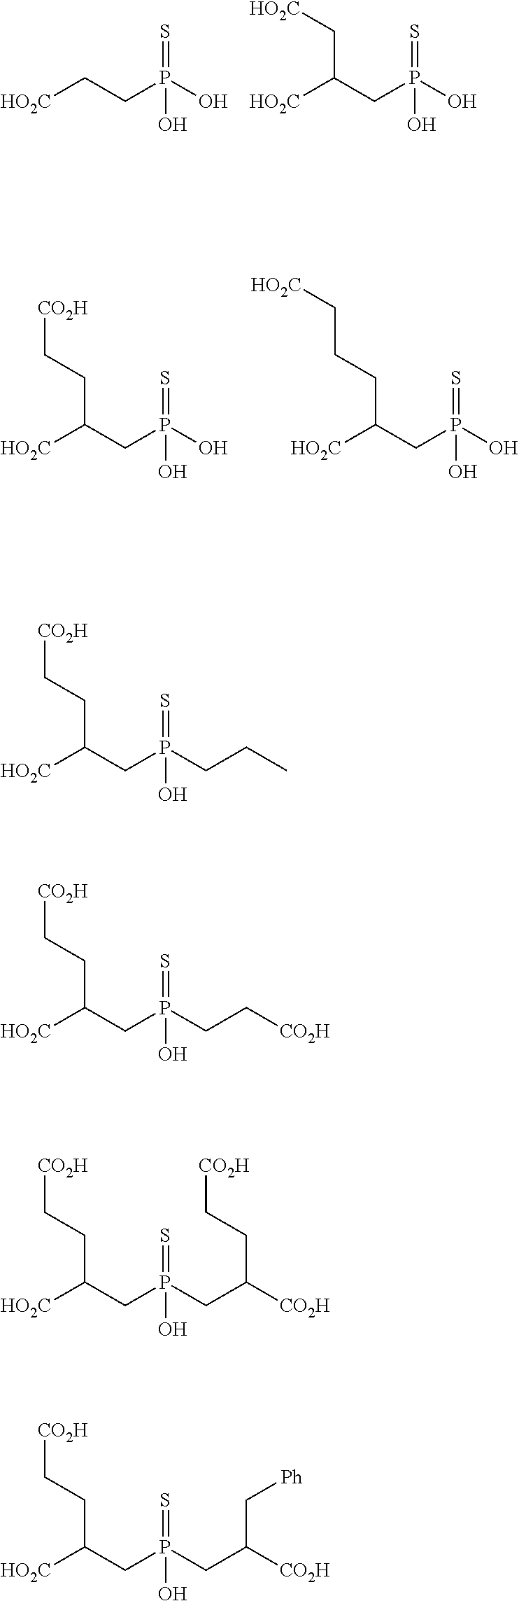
[HO2C]CCP(O)(=S)O.[HO2C]C(CP(O)(=S)O)C[HO2C].[HO2C]C(CP(O)(=S)O)CC[CO2H].[HO2C]C(CP(O)(=S)O)CCC[HO2C].[HO2C]C(CP(CCC)(=S)O)CC[CO2H].[HO2C]C(CP(CC[CO2H])(=S)O)CC[CO2H].[HO2C]C(CP(CC([CO2H])CC[CO2H])(=S)O)CC[CO2H].[HO2C]C(CP(CC([CO2H])C[Ph])(=S)O)CC[CO2H]
